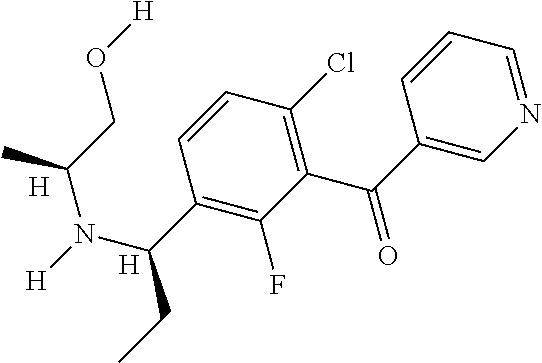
[H].N1=CC=CC(C(=O)C2=C(Cl)C=CC(C(N([H])C(C)CO[H])CC)=C2F)=C1.[H]
